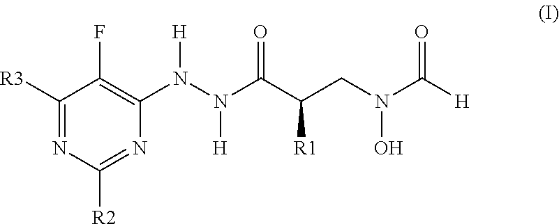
C1([R3])=NC([R2])=NC(N(N(C(C(CN(C([H])=O)O)[R1])=O)[H])[H])=C1F
